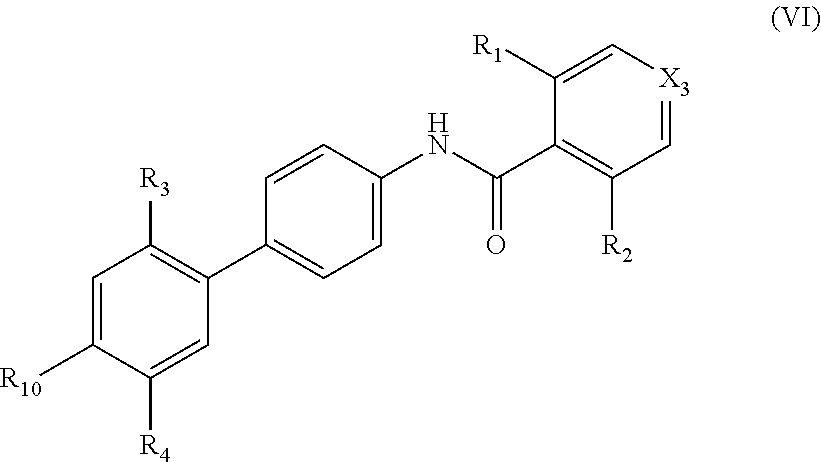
C1=C([R10])C([R4])=CC(C2=CC=C(NC(=O)C3=C([R2])C=[X3]C=C3[R1])C=C2)=C1[R3]
